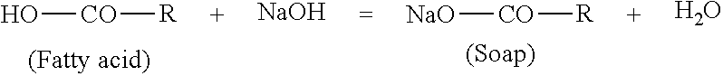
O[CO][R].[NaO][CO][R].[NaOH].O
